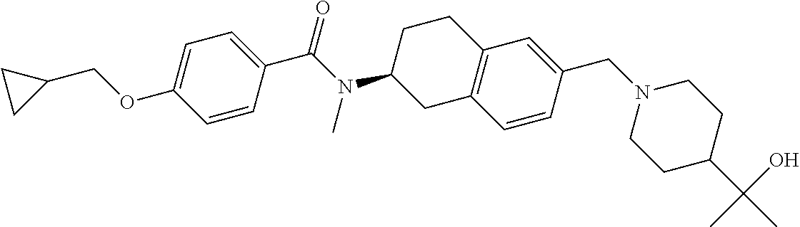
C1=C(OCC2CC2)C=CC(C(N(C2CC3=C(CC2)C=C(CN2CCC(C(C)(O)C)CC2)C=C3)C)=O)=C1
